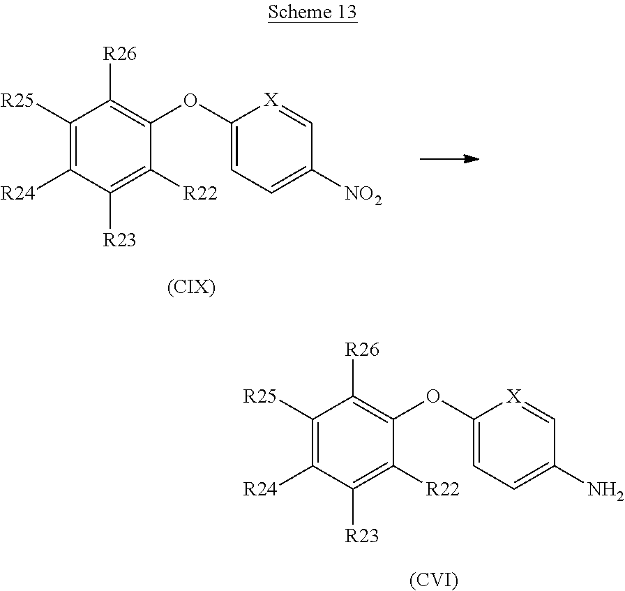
C1([R25])=C([R24])C([R23])=C([R22])C(OC2=CC=C([NO2])C=[X]2)=C1[R26].[(CIX)].[(CVI)].C1([R25])=C([R24])C([R23])=C([R22])C(OC2=CC=C(N)C=[X]2)=C1[R26]
